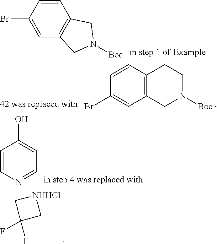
C1=C(Br)C=CC2=C1CN([Boc])C2.C1=CC2=C(C=C1Br)CN([Boc])CC2.[NHHCl]1CC(F)(F)C1.C1=CN=CC=C1O
